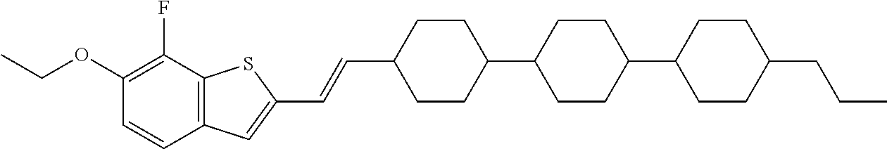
CCOC1=C(F)C2=C(C=C1)C=C(C=CC1CCC(C3CCC(C4CCC(CCC)CC4)CC3)CC1)S2
